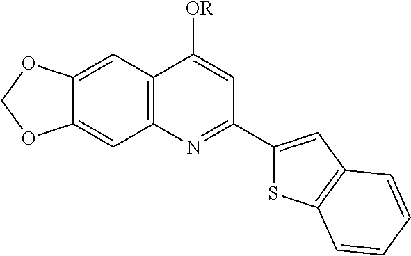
C12=C(C=C3C(=C1)OCO3)C([OR])=CC(C1=CC3=C(S1)C=CC=C3)=N2
